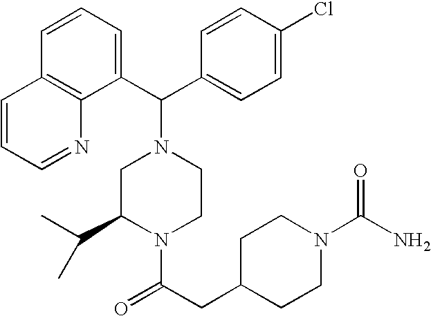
C1(C(N2CC(C(C)C)N(C(CC3CCN(C(N)=O)CC3)=O)CC2)C2=CC=C(Cl)C=C2)=CC=CC2=C1N=CC=C2
